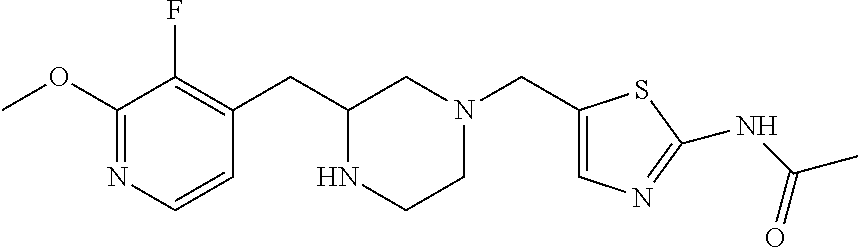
C1(OC)=NC=CC(CC2NCCN(CC3=CN=C(NC(C)=O)S3)C2)=C1F
